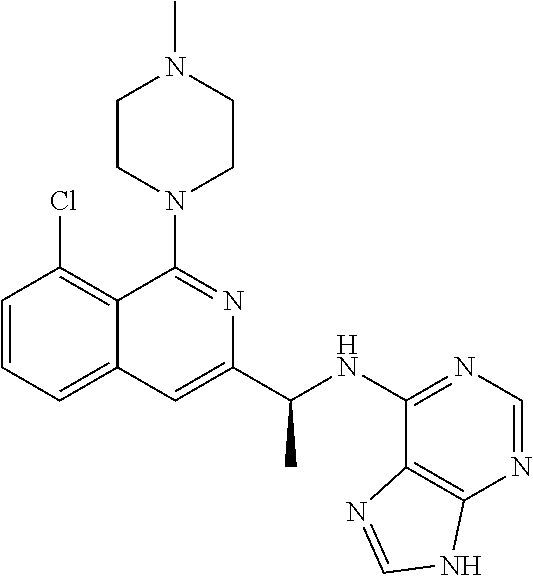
C1=CC=C2C(=C1Cl)C(N1CCN(C)CC1)=NC(C(NC1=NC=NC3=C1N=CN3)C)=C2
